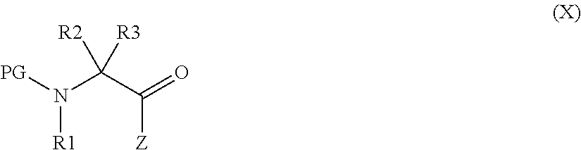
N(C([R2])([R3])C([Z])=O)([R1])[PG]
